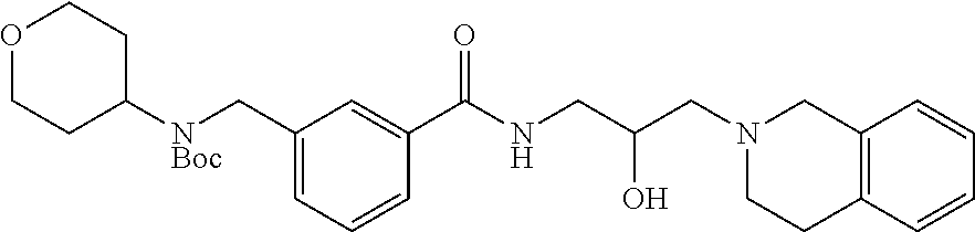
C1(C[NBoc]C2CCOCC2)=CC=CC(C(NCC(CN2CCC3=C(C2)C=CC=C3)O)=O)=C1
